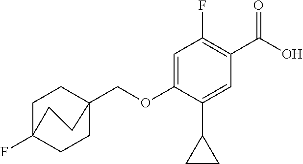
C(OC1=CC(F)=C(C(O)=O)C=C1C1CC1)C12CCC(F)(CC1)CC2
